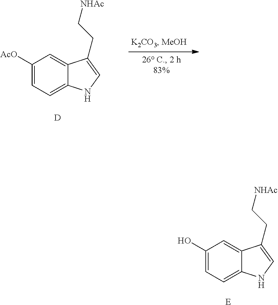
C1([AcO])=CC=C2C(=C1)C(CC[NHAc])=CN2.[D].C1(O)=CC=C2C(=C1)C(CC[NHAc])=CN2.[E]
